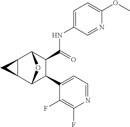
N1=CC(NC(C2C(C3=CC=NC(F)=C3F)C3OC2C2C3C2)=O)=CC=C1OC
